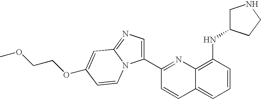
C1(C2=NC3=C(NC4CNCC4)C=CC=C3C=C2)=CN=C2N1C=CC(OCCOC)=C2
